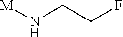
[M]NCCF
